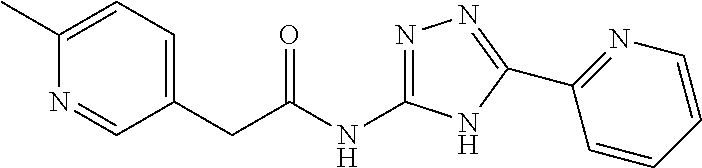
C(C(NC1=NN=C(C2=NC=CC=C2)N1)=O)C1=CC=C(C)N=C1
